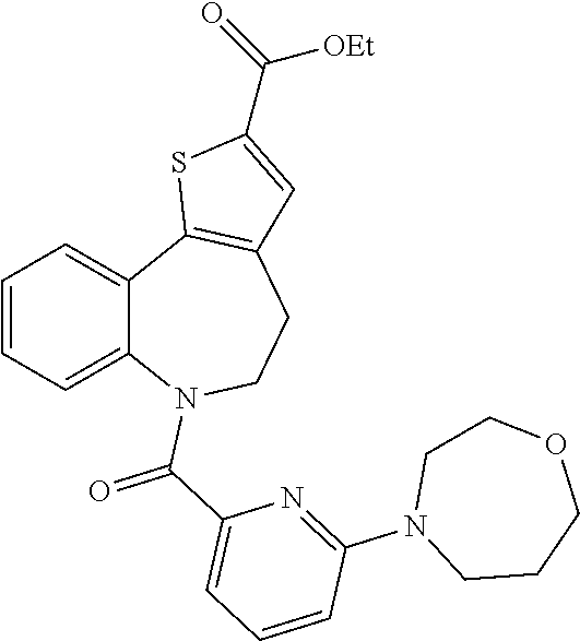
C1=CC=C2C(=C1)C1=C(CCN2C(C2=CC=CC(N3CCCOCC3)=N2)=O)C=C(C([OEt])=O)S1
